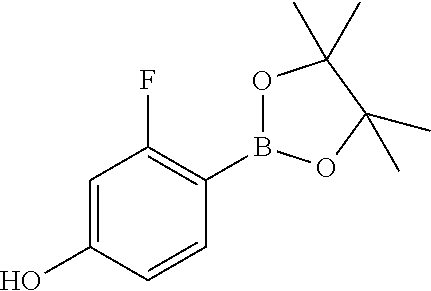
OC1=CC(F)=C(B2OC(C)(C)C(C)(C)O2)C=C1
